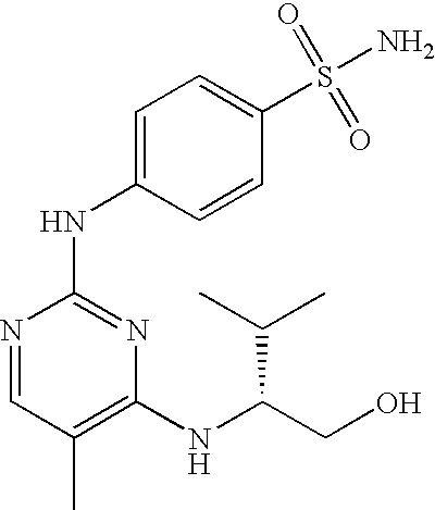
N1=CC(C)=C(NC(CO)C(C)C)N=C1NC1=CC=C(S(=O)(=O)N)C=C1
